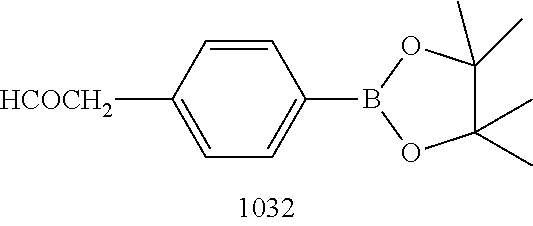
[H2COCH]C1=CC=C(B2OC(C)(C)C(C)(C)O2)C=C1
